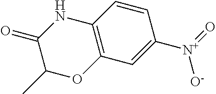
C1=CC2=C(C=C1[N+](=O)[O-])OC(C)C(=O)N2
